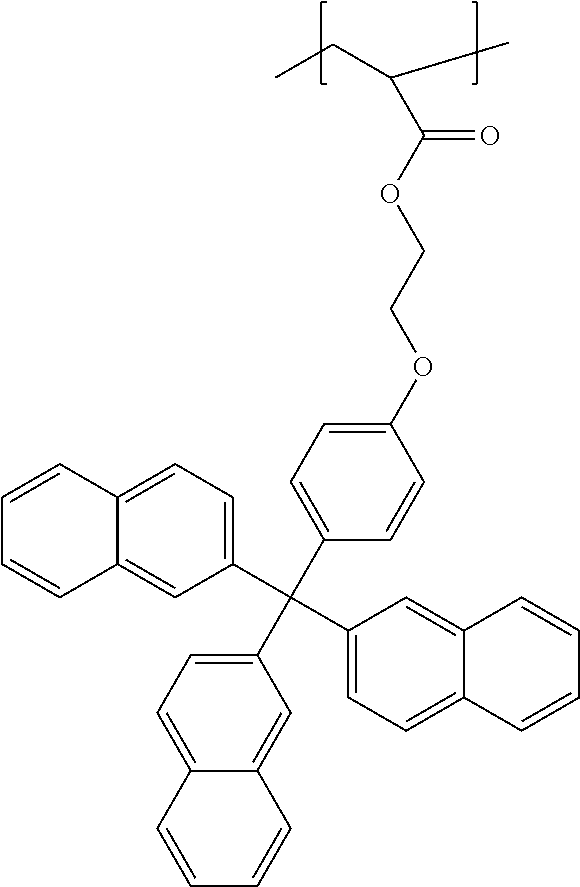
C(C(OCCOC1=CC=C(C(C2=CC=C3C(=C2)C=CC=C3)(C2=CC=C3C(=C2)C=CC=C3)C2=CC=C3C(=C2)C=CC=C3)C=C1)=O)(CC)C
